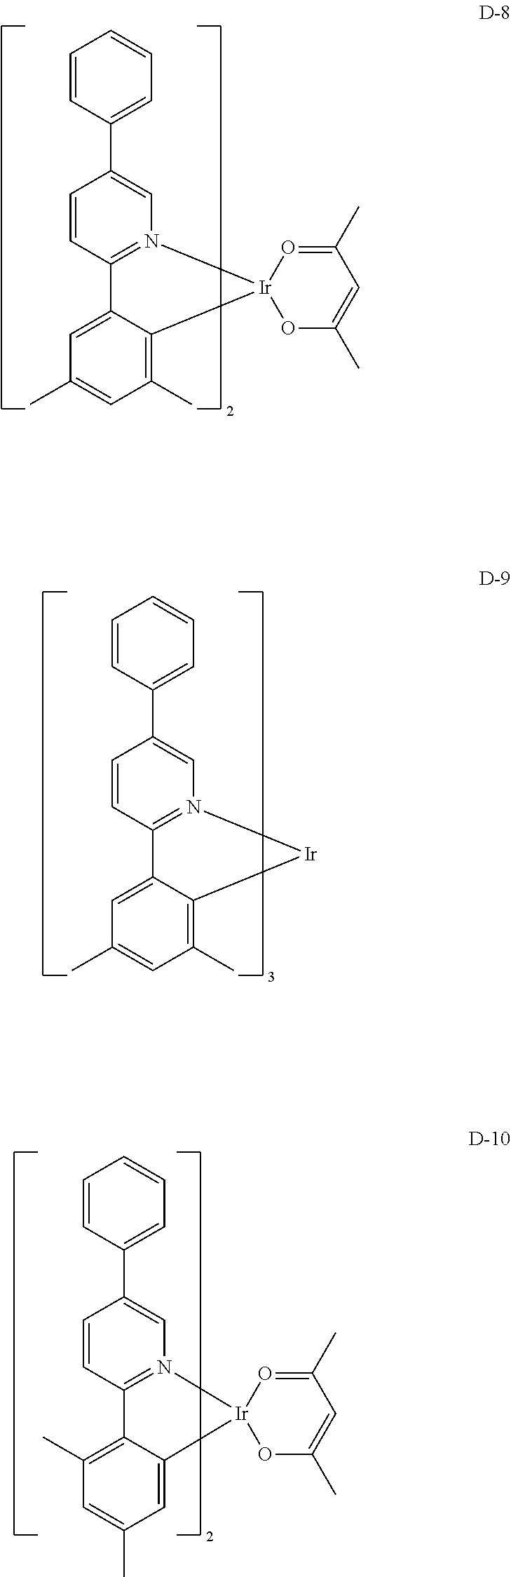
C1=C2C(=C(C)C=C1C)[Ir]1(N3=C2C=CC(C2=CC=CC=C2)=C3)OC(C)=CC(C)=O1.C1=C2C(=C(C)C=C1C)[Ir]N1=C2C=CC(C2=CC=CC=C2)=C1.C1(C)=C2C(=CC(C)=C1)[Ir]1(N3=C2C=CC(C2=CC=CC=C2)=C3)OC(C)=CC(C)=O1
